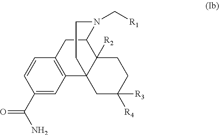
C1(C(N)=O)=CC2=C(C=C1)CC1C3([R2])C2(CC([R3])([R4])CC3)CCN1C[R1]
